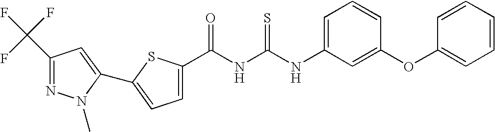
C1=C(NC(NC(=O)C2=CC=C(C3=CC(C(F)(F)F)=NN3C)S2)=S)C=C(OC2=CC=CC=C2)C=C1
